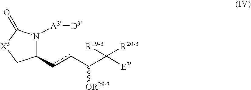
C1(ccC(C([E3'])([R19-3])[R20-3])[OR29-3])N([A3'][D3'])C(=O)[X3]C1
